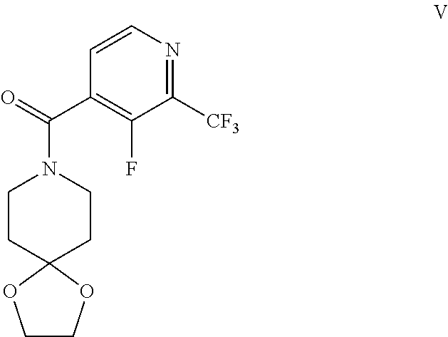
C1COC2(O1)CCN(C(C1=C(F)C([CF3])=NC=C1)=O)CC2
